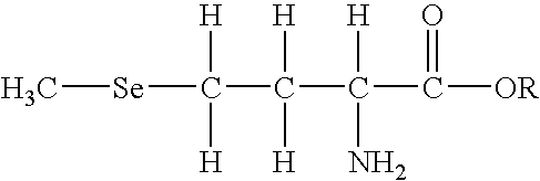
C[Se]C([H])([H])C(C([H])(N)C(=O)[OR])([H])[H]
